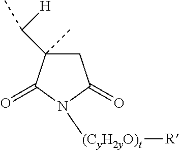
C1C(C([H])C)(C)C(=O)N([(CyH2yO)t][R])C1=O
